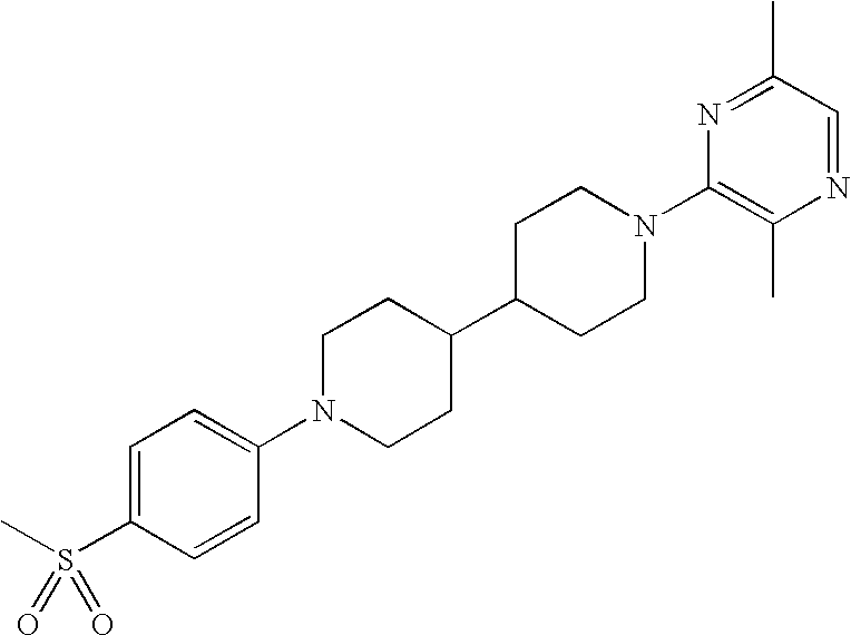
C1=C(S(C)(=O)=O)C=CC(N2CCC(C3CCN(C4=C(C)N=CC(C)=N4)CC3)CC2)=C1
